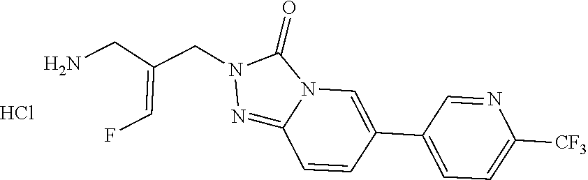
C1=CC2=NN(CC(=CF)CN)C(=O)N2C=C1C1=CC=C([CF3])N=C1.Cl
